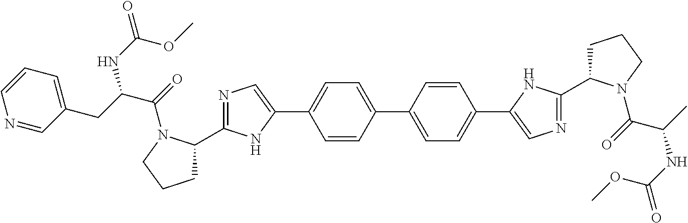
C1=CC(C2=CC=C(C3=CN=C(C4CCCN4C(=O)C(C)NC(=O)OC)N3)C=C2)=CC=C1C1=CN=C(C2CCCN2C(=O)C(CC2=CC=CN=C2)NC(OC)=O)N1
